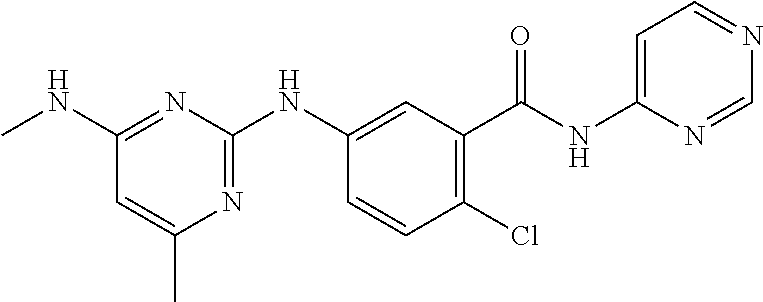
C1(NC)=NC(NC2=CC(C(NC3=CC=NC=N3)=O)=C(Cl)C=C2)=NC(C)=C1
